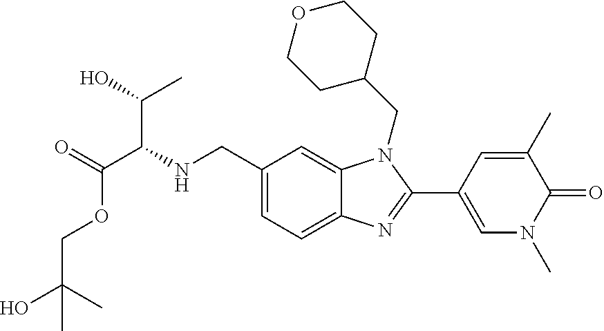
N(CC1=CC=C2C(=C1)N(CC1CCOCC1)C(C1=CN(C)C(=O)C(C)=C1)=N2)C(C(=O)OCC(C)(O)C)C(O)C
